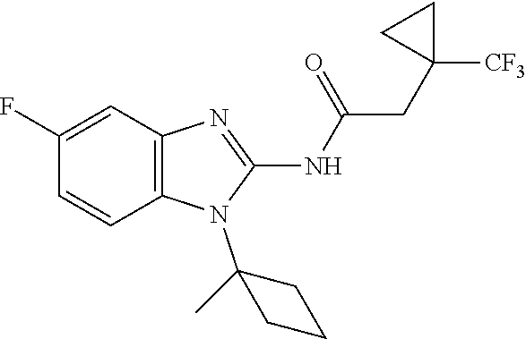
C1(F)=CC2=C(C=C1)N(C1(C)CCC1)C(NC(=O)CC1([CF3])CC1)=N2
